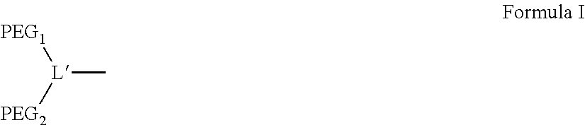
[PEG1][L]([PEG2])C
